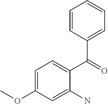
C1=C(OC)C=C(N)C(C(=O)C2=CC=CC=C2)=C1
